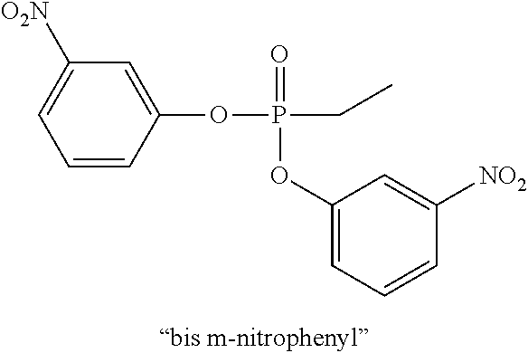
C1=CC(OP(CC)(=O)OC2=CC=CC([NO2])=C2)=CC([O2N])=C1
